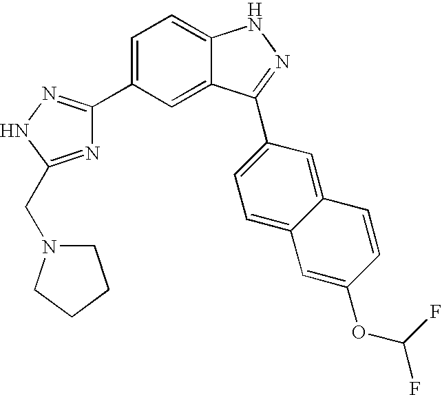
C1=C(C2=NNC(CN3CCCC3)=N2)C=C2C(=C1)NN=C2C1=CC=C2C(=C1)C=CC(OC(F)F)=C2
